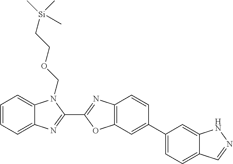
C12=CC=CC=C1N=C(C1=NC3=C(O1)C=C(C1=CC=C4C(=C1)NN=C4)C=C3)N2COCC[Si](C)(C)C
